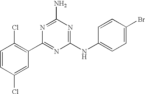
C1=CC(Cl)=CC(C2=NC(NC3=CC=C(Br)C=C3)=NC(N)=N2)=C1Cl
